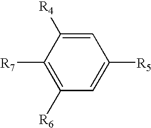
C1([R7])=C([R6])C=C([R5])C=C1[R4]
